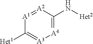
[A1]1=[A2]C(N[Het2])=[A4][A3]=C1[Het1]
